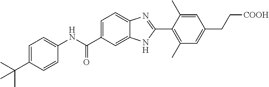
C1=C(C(C)(C)C)C=CC(NC(C2=CC=C3C(=C2)NC(C2=C(C)C=C(CC[COOH])C=C2C)=N3)=O)=C1
